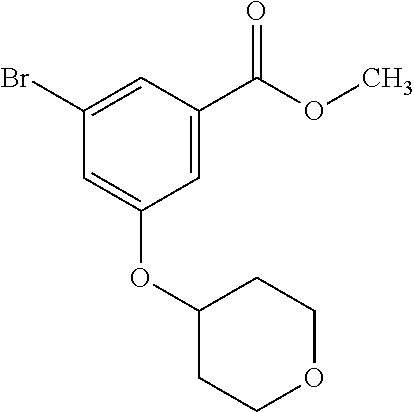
O(C(C1=CC(OC2CCOCC2)=CC(Br)=C1)=O)C
